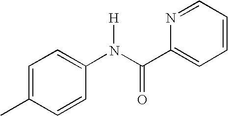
C1=C(C)C=CC(N(C(C2=CC=CC=N2)=O)[H])=C1
